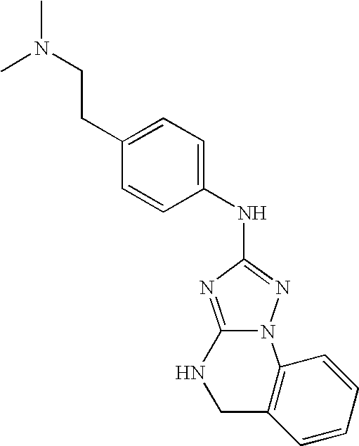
C12=NC(NC3=CC=C(CCN(C)C)C=C3)=NN1C1=C(CN2)C=CC=C1
